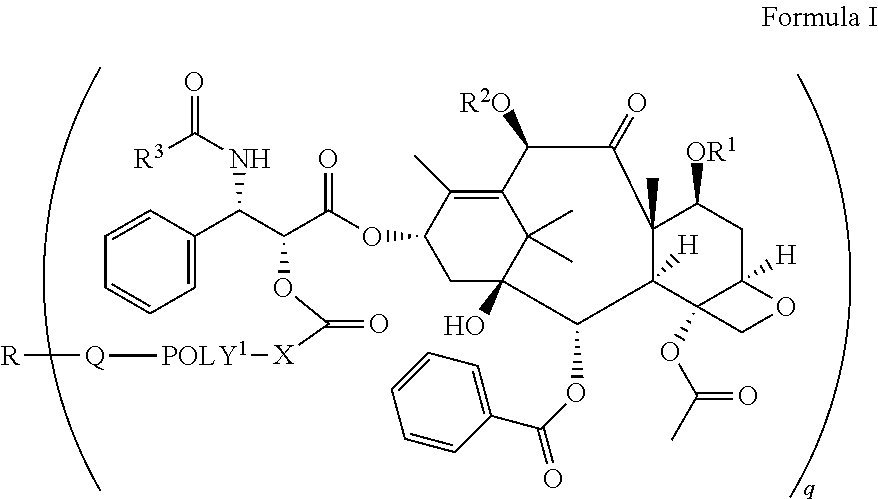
C1=CC=CC=C1C(C(C(OC1CC2(O)C(C)(C)C(=C1C)C([R2O])C(=O)C1(C)C([H])(C2OC(=O)C2=CC=CC=C2)C2(OC(C)=O)C([H])(CC1[OR1])OC2)=O)OC([X][POLY1][Q][R])=O)NC(=O)[R3]
